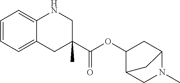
C1NC2=CC=CC=C2CC1(C(OC1CC2N(C)CC1C2)=O)C
